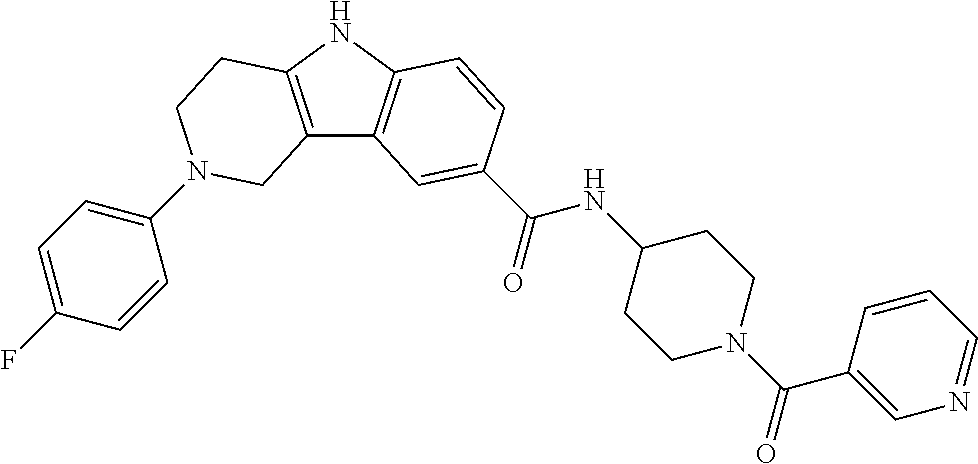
C1(N2CCC3=C(C4=C(N3)C=CC(C(=O)NC3CCN(C(C5=CN=CC=C5)=O)CC3)=C4)C2)=CC=C(F)C=C1
